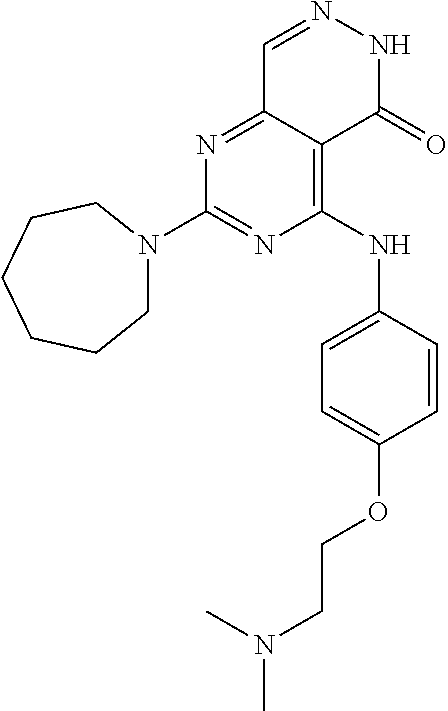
N1=C(N2CCCCCC2)N=C2C(=C1NC1=CC=C(OCCN(C)C)C=C1)C(=O)NN=C2
